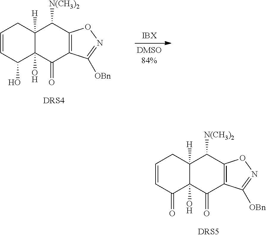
C1=CC(=O)C2(O)C([H])(C1)C([N(CH3)2])C1=C(C2=O)C([OBn])=NO1.C1=CC(O)C2(O)C([H])(C1)C([N(CH3)2])C1=C(C2=O)C([OBn])=NO1
